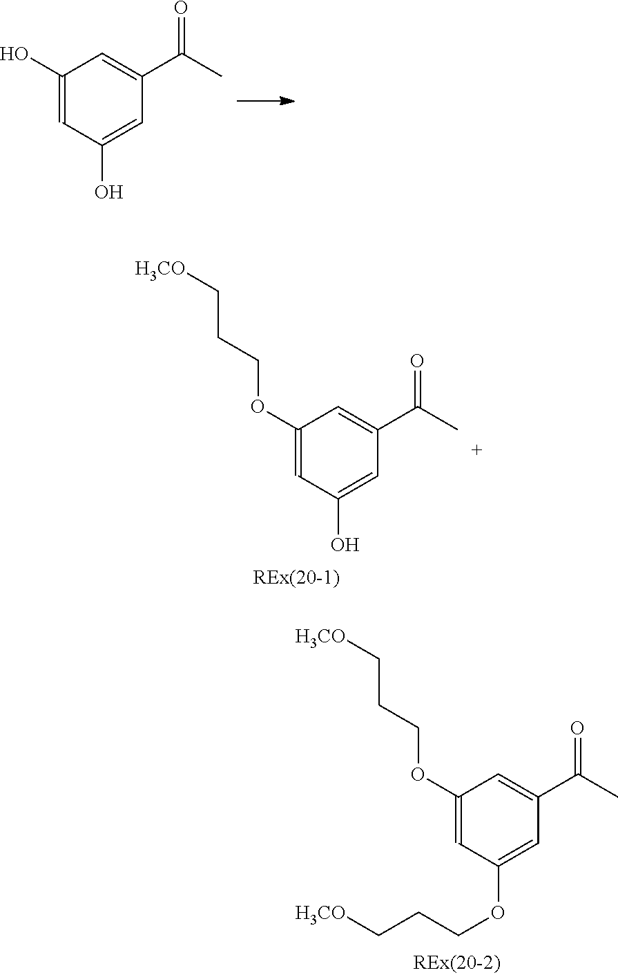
C1(O)=CC(O)=CC(C(C)=O)=C1.C1(OCCC[H3CO])=CC(OCCC[H3CO])=CC(C(C)=O)=C1.C1(OCCC[H3CO])=CC(O)=CC(C(C)=O)=C1
